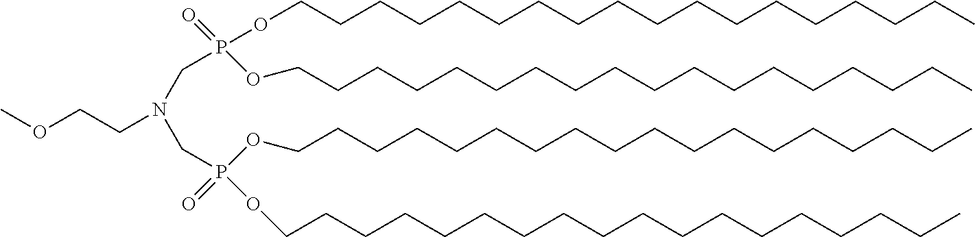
COCCN(CP(OCCCCCCCCCCCCCCCCCC)(=O)OCCCCCCCCCCCCCCCCCC)CP(OCCCCCCCCCCCCCCCCCC)(=O)OCCCCCCCCCCCCCCCCCC
